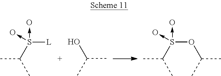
S([L])(->O)(->O)C(C)C.C(C)(C)O.CC(C)S(OC(C)C)(->O)->O
